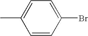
C1=CC(Br)=CC=C1C
